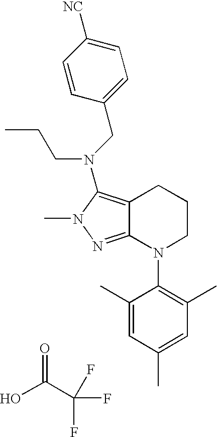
OC(C(F)(F)F)=O.C12=NN(C)C(N(CC3=CC=C([NC])C=C3)CCC)=C1CCCN2C1=C(C)C=C(C)C=C1C
